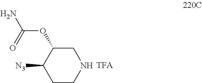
C1CNCC(OC(N)=O)C1[N3]
